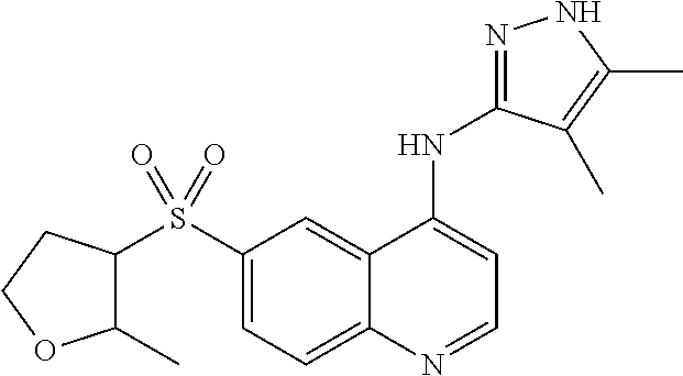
C1(S(=O)(=O)C2C(C)OCC2)=CC=C2C(=C1)C(NC1=NNC(C)=C1C)=CC=N2
